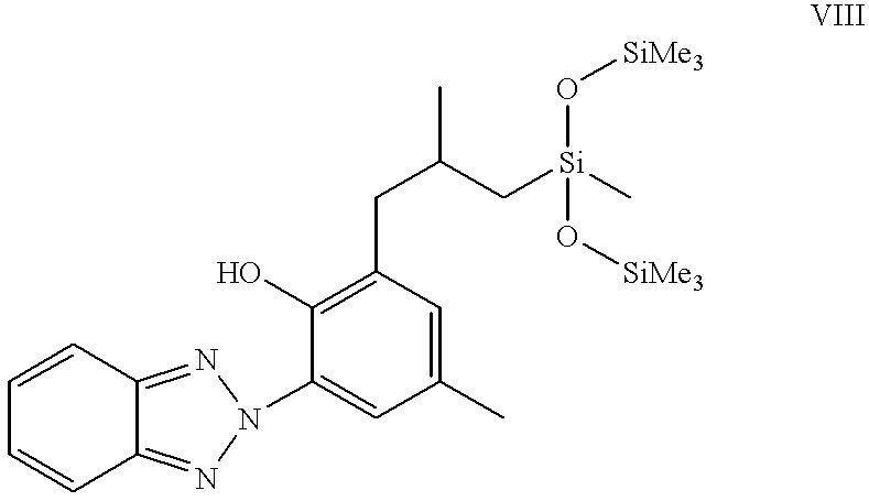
C12=NN(C3=CC(C)=CC(CC(C[Si](C)(O[SiMe3])O[SiMe3])C)=C3O)N=C1C=CC=C2
